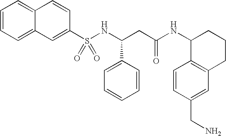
C1=CC=C2C(=C1)C=CC(S(NC(CC(NC1C3=C(CCC1)C=C(CN)C=C3)=O)C1=CC=CC=C1)(=O)=O)=C2
